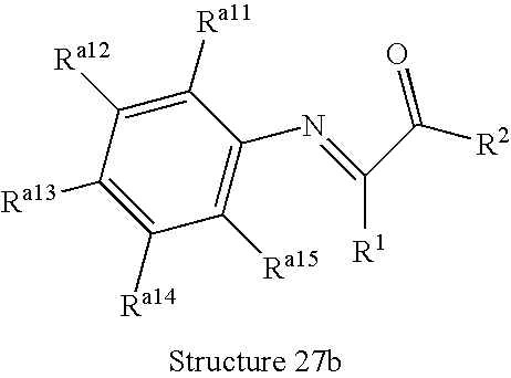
[R2]C(=O)C(=NC1=C([Ra15])C([Ra14])=C([Ra13])C([Ra12])=C1[Ra11])[R1]
